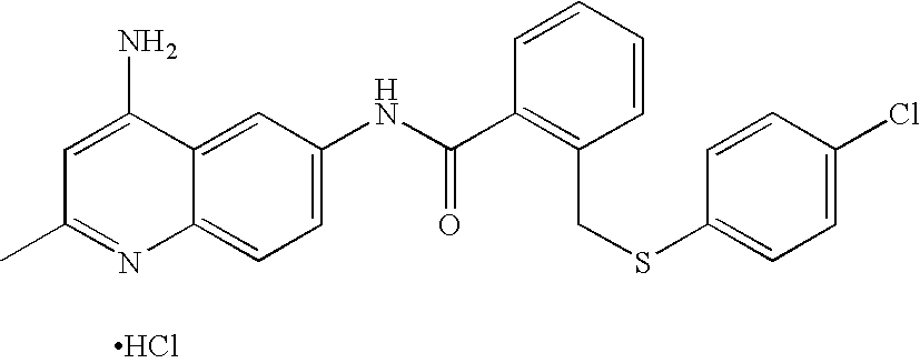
Cl.C12=CC=C(NC(C3=C(CSC4=CC=C(Cl)C=C4)C=CC=C3)=O)C=C1C(N)=CC(C)=N2
